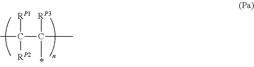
CC([RP1])(C([RP3])(C)C)[RP2]
